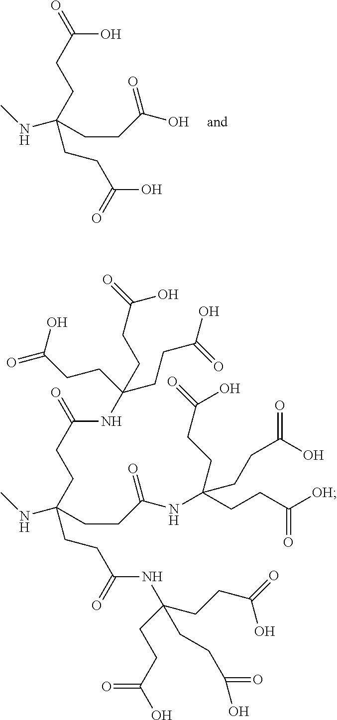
O=C(CCC(NC)(CCC(O)=O)CCC(O)=O)O.O=C(CCC(NC)(CCC(NC(CCC(=O)O)(CCC(O)=O)CCC(=O)O)=O)CCC(NC(CCC(O)=O)(CCC(=O)O)CCC(=O)O)=O)NC(CCC([OH])=O)(CCC(=O)O)CCC(O)=O
